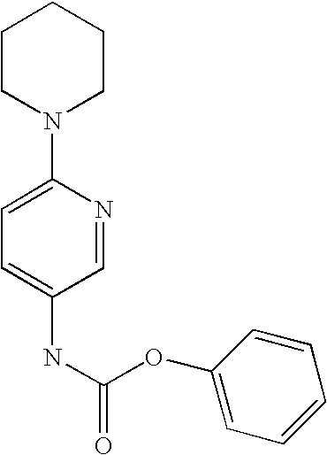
C1CN(C2=CC=C(NC(OC3=CC=CC=C3)=O)C=N2)CCC1
